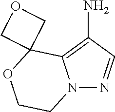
N12N=CC(N)=C1C1(OCC2)COC1
